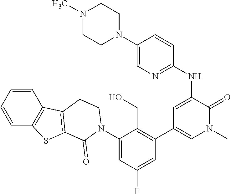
C1(N2C(=O)C3=C(C4=C(C=CC=C4)S3)CC2)=CC(F)=CC(C2=CN(C)C(=O)C(NC3=NC=C(N4CCN(C)CC4)C=C3)=C2)=C1CO
